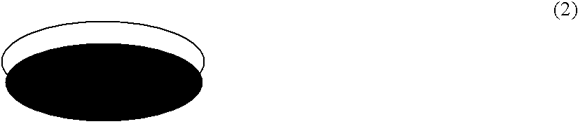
[R12]([CONH]C)C
